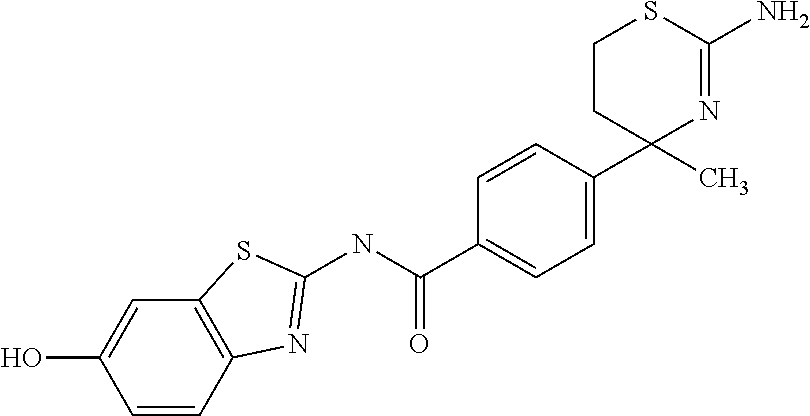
C1CC(C2=CC=C(C(NC3=NC4=C(C=C(O)C=C4)S3)=O)C=C2)(C)N=C(N)S1
